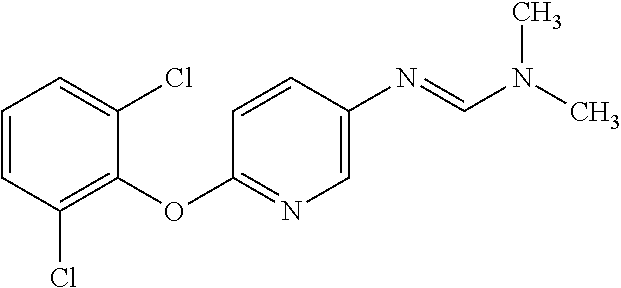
C1=CC(Cl)=C(OC2=NC=C(N=CN(C)C)C=C2)C(Cl)=C1
